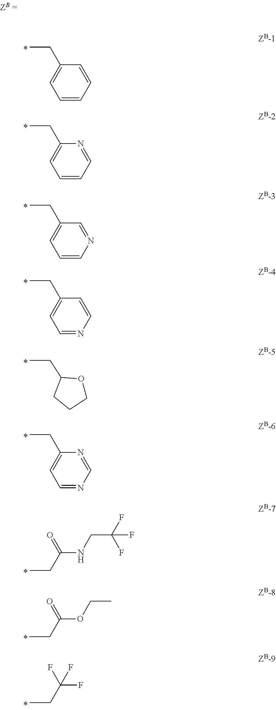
C1=NC=NC(CC)=C1.CCC(NCC(F)(F)F)=O.CCC(OCC)=O.C(C(F)(F)F)C.C1=CC=CC(CC)=C1.C1=CC=NC(CC)=C1.C1=CN=CC(CC)=C1.C1=NC=CC(CC)=C1.C1OC(CC)CC1
